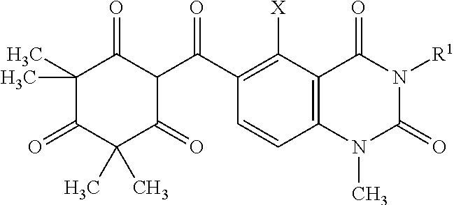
C12=C(C([X])=C(C(C3C(=O)C(C)(C)C(=O)C(C)(C)C3=O)=O)C=C1)C(=O)N([R1])C(=O)N2C
